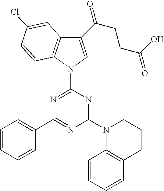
N1(C2=NC(C3=CC=CC=C3)=NC(N3C4=C(CCC3)C=CC=C4)=N2)C=C(C(CCC(O)=O)=O)C2=C1C=CC(Cl)=C2
